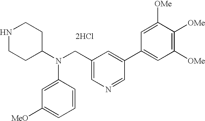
[2HCl].N1CCC(N(C2=CC([MeO])=CC=C2)CC2=CN=CC(C3=CC([OMe])=C([OMe])C([OMe])=C3)=C2)CC1
